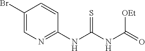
C1(Br)=CN=C(NC(NC(=O)[OEt])=S)C=C1
